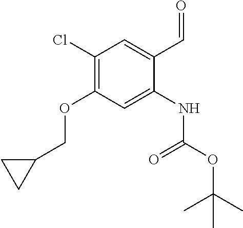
C1(Cl)=C(OCC2CC2)C=C(NC(OC(C)(C)C)=O)C(C=O)=C1
